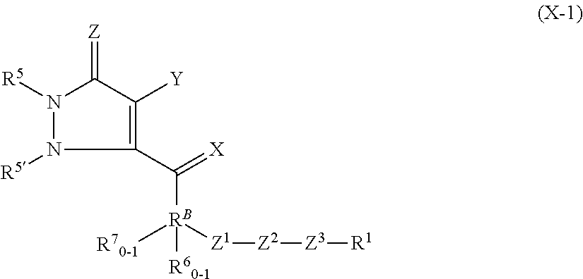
N1([R5])N([R5])C(C(=[X])[RB]([R60-1])([R70-1])[Z1][Z2][Z3][R1])=C([Y])C1=[Z]
